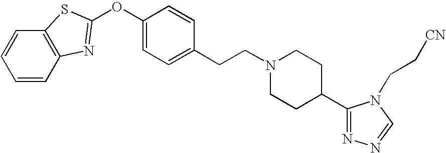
C1=CC2=C(C=C1)N=C(OC1=CC=C(CCN3CCC(C4=NN=CN4CC[CN])CC3)C=C1)S2
